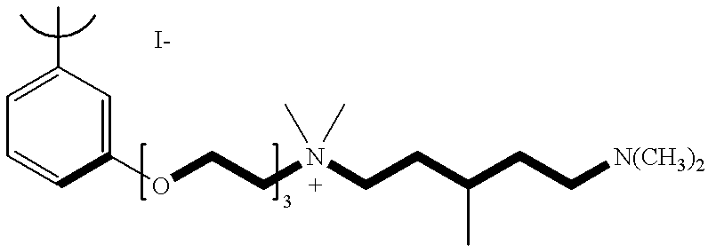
C1=C(C)C=C(OCCN(CCC(C)CC[N(CH3)2])(C)C)C=C1
